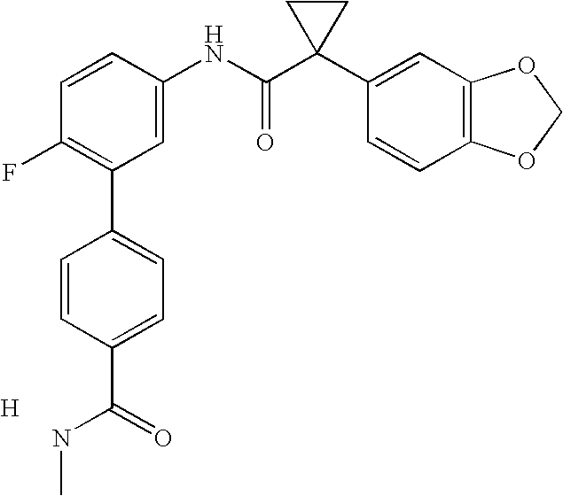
C1=CC(NC(C2(C3=CC4=C(C=C3)OCO4)CC2)=O)=CC(C2=CC=C(C(=O)NC)C=C2)=C1F.[H]
